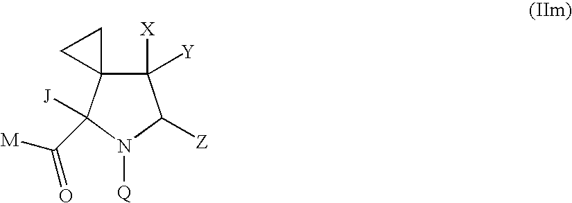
C1([X])([Y])C2(C([J])(C([M])=O)N([Q])C1[Z])CC2
